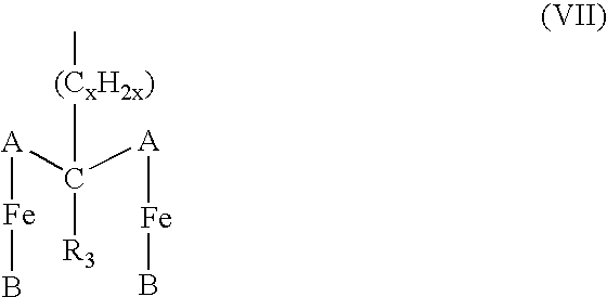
[A](C([A][Fe]B)([(CxH2x)]C)[R3])[Fe]B
